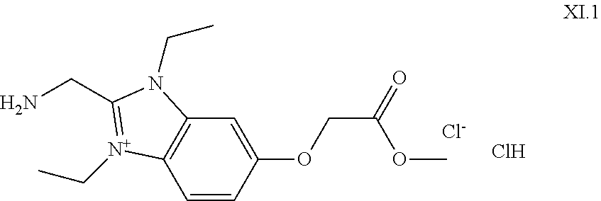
C1=CC(OCC(=O)OC)=CC2=C1[N+](CC)=C(CN)N2CC.[Cl-].Cl
